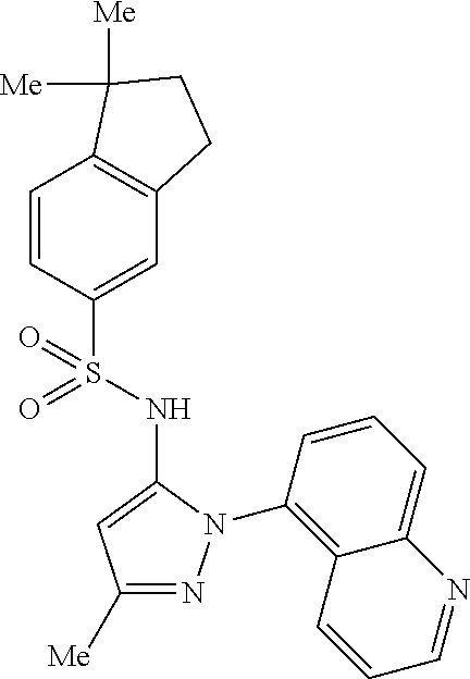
C12=C(C=C(S(=O)(=O)NC3=CC([Me])=NN3C3=C4C(=CC=C3)N=CC=C4)C=C1)CCC2([Me])[Me]
